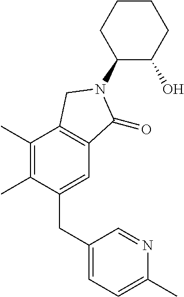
C1(C)=C(C)C(CC2=CC=C(C)N=C2)=CC2=C1CN(C1C(O)CCCC1)C2=O
